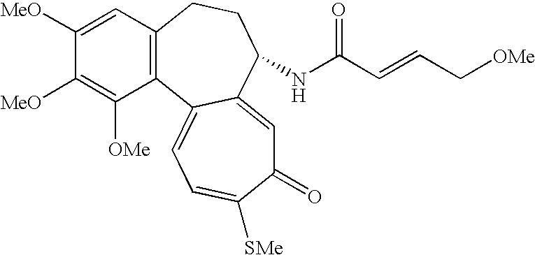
C1([MeO])=CC2=C(C([OMe])=C1[MeO])C1=CC=C([SMe])C(=O)C=C1C(NC(C=CC[OMe])=O)CC2
